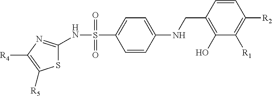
N(S(=O)(=O)C1=CC=C(NCC2=C(O)C([R1])=C([R2])C=C2)C=C1)C1=NC([R4])=C([R5])S1
